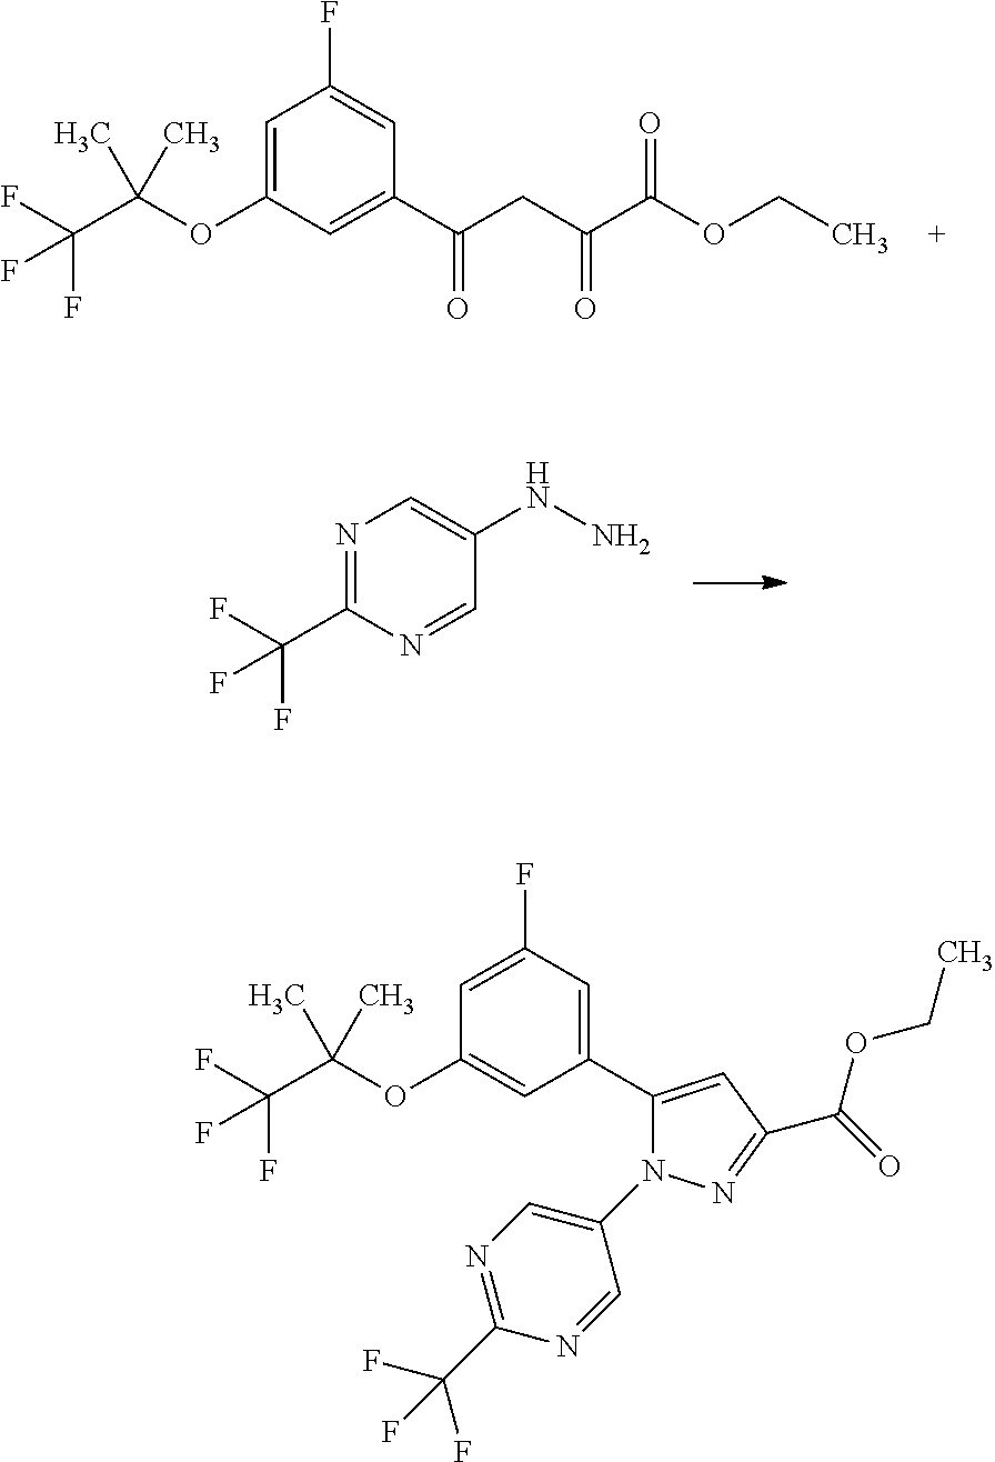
C1(OC(C(F)(F)F)(C)C)=CC(F)=CC(C(=O)CC(C(OCC)=O)=O)=C1.C(F)(F)(F)C1=NC=C(NN)C=N1.C1(OC(C(F)(F)F)(C)C)=CC(C2=CC(C(=O)OCC)=NN2C2=CN=C(C(F)(F)F)N=C2)=CC(F)=C1
